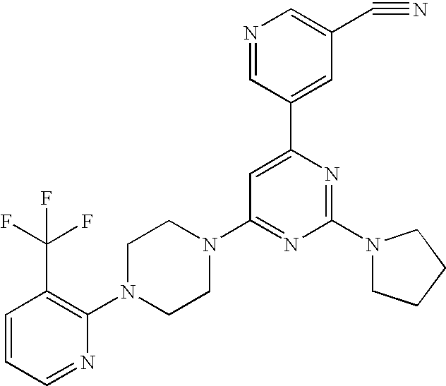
C1=CC=NC(N2CCN(C3=NC(N4CCCC4)=NC(C4=CC(C#N)=CN=C4)=C3)CC2)=C1C(F)(F)F
